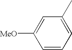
C1=CC=C(C)C=C1[MeO]
